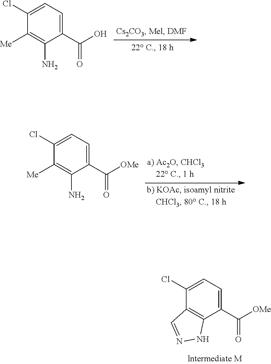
C1([Me])=C(N)C(C(O)=O)=CC=C1Cl.C1([Me])=C(N)C(C([OMe])=O)=CC=C1Cl.C12=C(C(C([OMe])=O)=CC=C1Cl)NN=C2
